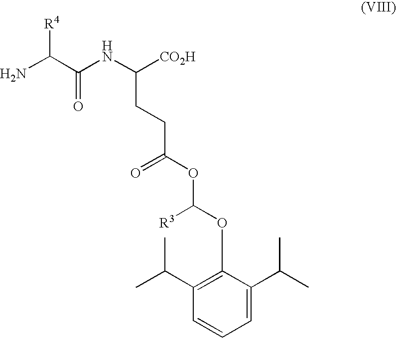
NC(C(NC([CO2H])CCC(OC(OC1=C(C(C)C)C=CC=C1C(C)C)[R3])=O)=O)[R4]
